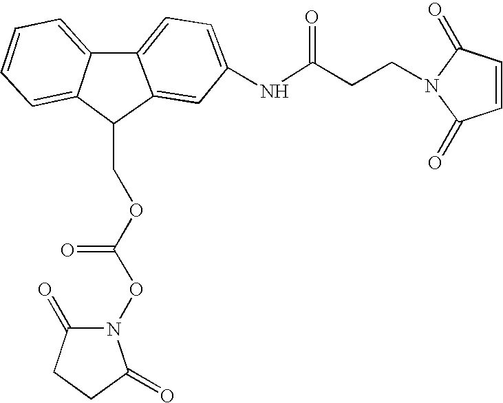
C12=CC=CC=C1C(COC(ON1C(=O)CCC1=O)=O)C1=CC(NC(CCN3C(=O)C=CC3=O)=O)=CC=C21
